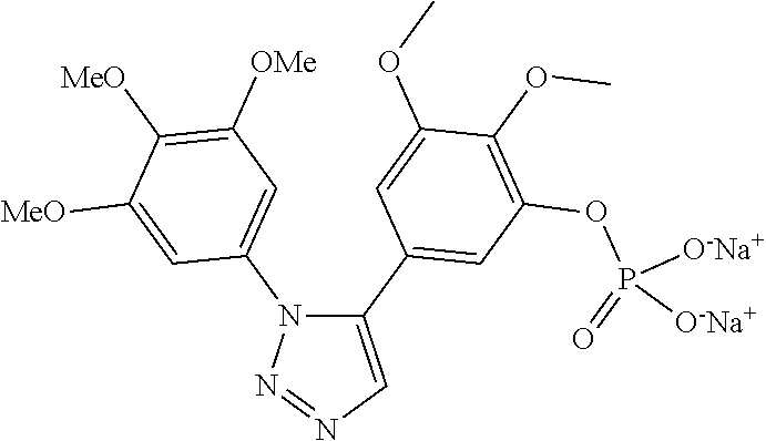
C1(C2=CC(OP(=O)([O-Na+])[O-Na+])=C(OC)C(OC)=C2)=CN=NN1C1=CC([OMe])=C([MeO])C([MeO])=C1
